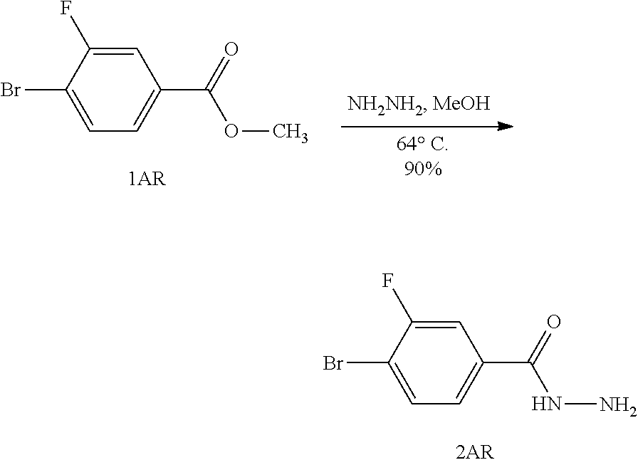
C1=C(Br)C(F)=CC(C(=O)OC)=C1.C1=C(Br)C(F)=CC(C(=O)NN)=C1
